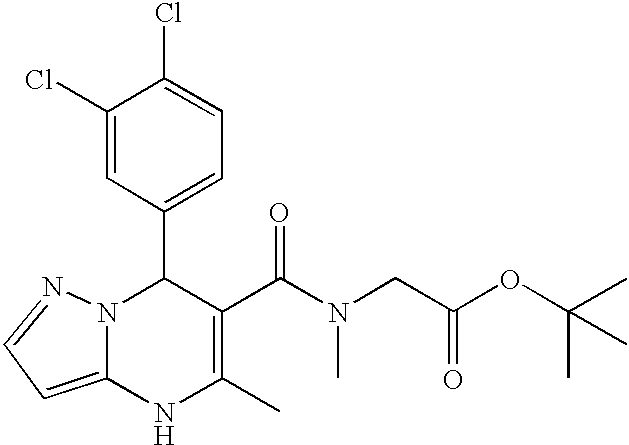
C1(Cl)=CC(C2N3C(=CC=N3)NC(C)=C2C(=O)N(C)CC(OC(C)(C)C)=O)=CC=C1Cl
